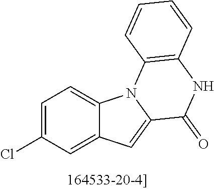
C1=C(Cl)C=C2C(=C1)N1C(=C2)C(=O)NC2=C1C=CC=C2
